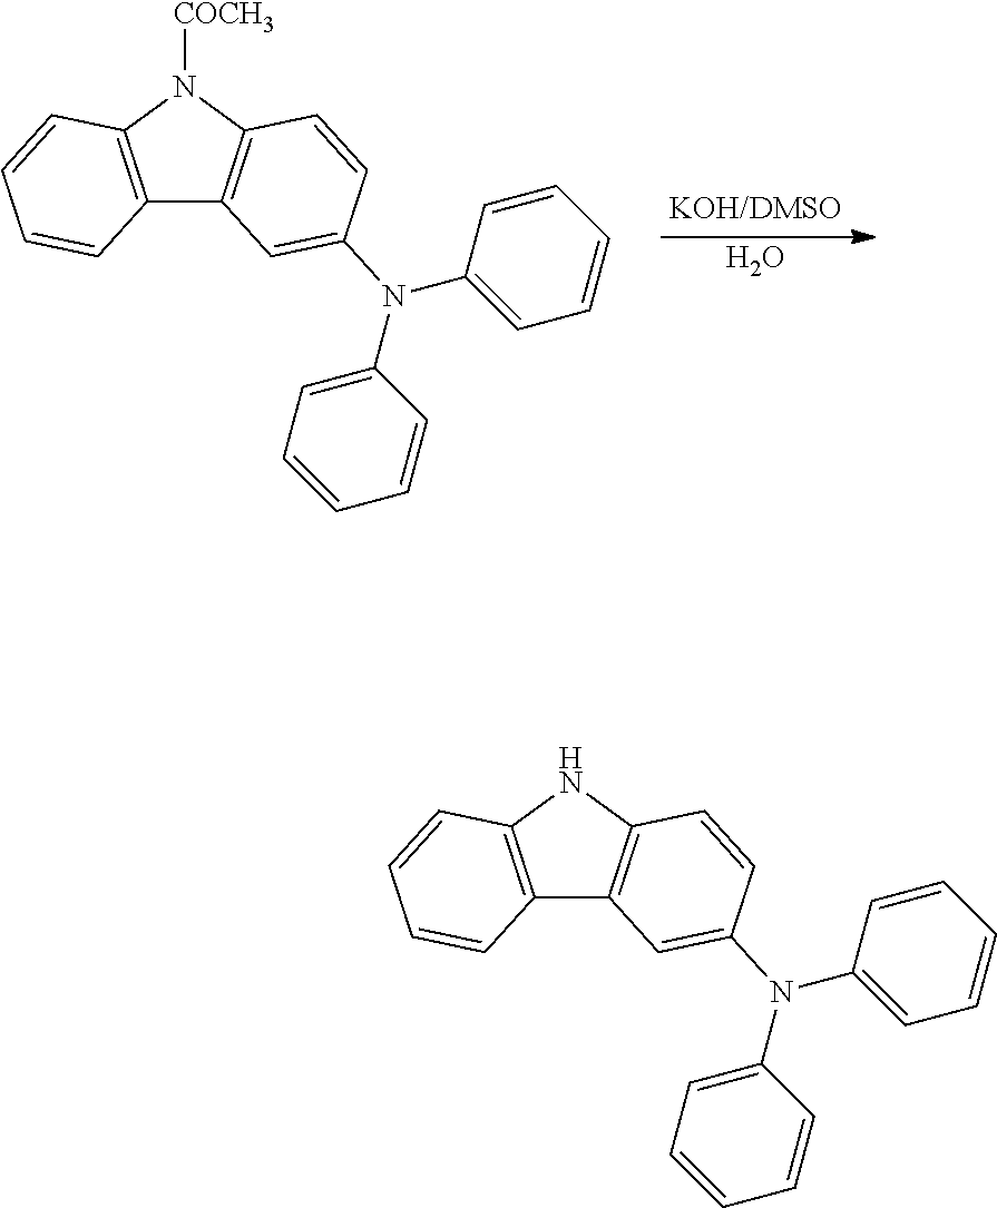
O.C12=C(N([COCH3])C3=C1C=C(N(C1=CC=CC=C1)C1=CC=CC=C1)C=C3)C=CC=C2.C12=C(NC3=C1C=C(N(C1=CC=CC=C1)C1=CC=CC=C1)C=C3)C=CC=C2
